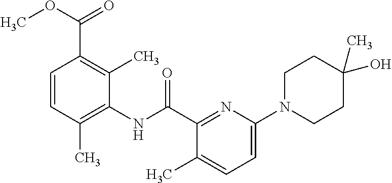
C1=CC(C)=C(NC(C2=NC(N3CCC(O)(C)CC3)=CC=C2C)=O)C(C)=C1C(OC)=O
